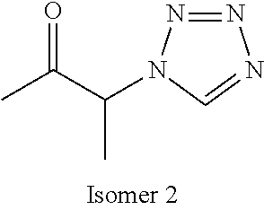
CC(C(N1C=NN=N1)C)=O
